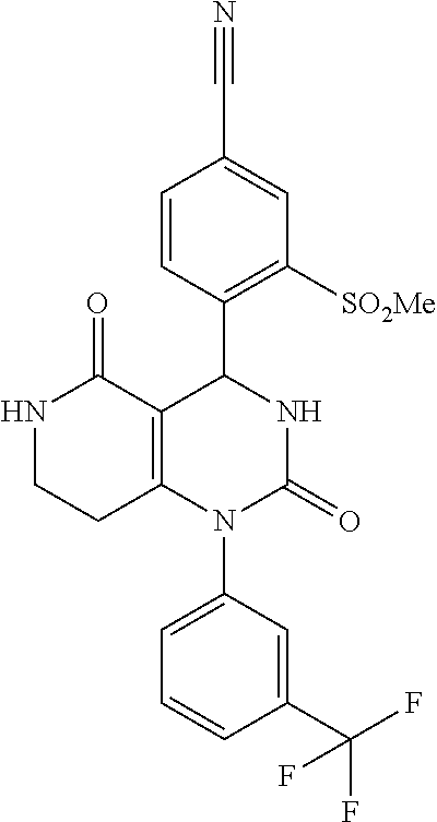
N1CCC2=C(C1=O)C(C1=C([SO2Me])C=C(C#N)C=C1)NC(=O)N2C1=CC=CC(C(F)(F)F)=C1
